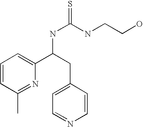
C1=CC(C)=NC(C(NC(=S)NCCO)CC2=CC=NC=C2)=C1
